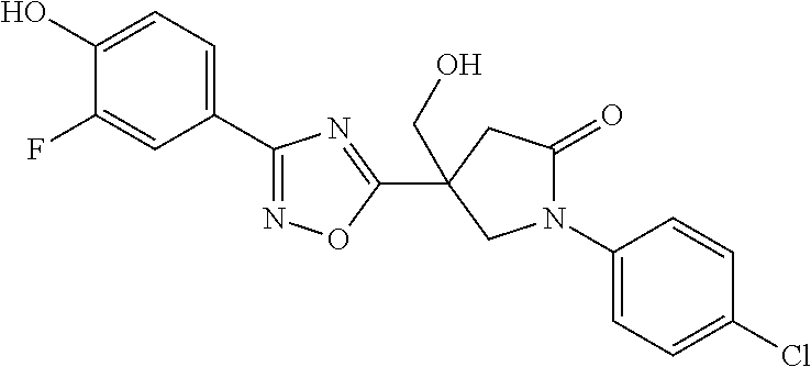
C1=C(O)C(F)=CC(C2=NOC(C3(CO)CC(=O)N(C4=CC=C(Cl)C=C4)C3)=N2)=C1
